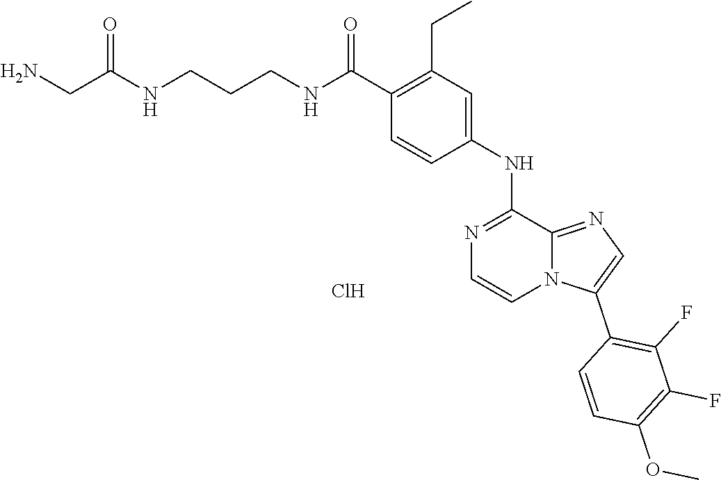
C1(C(NCCCNC(CN)=O)=O)=C(CC)C=C(NC2=NC=CN3C2=NC=C3C2=C(F)C(F)=C(OC)C=C2)C=C1.Cl
